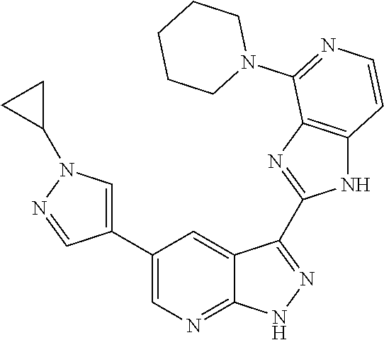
C1(C2=CN=C3C(=C2)C(C2=NC4=C(N2)C=CN=C4N2CCCCC2)=NN3)=CN(C2CC2)N=C1
